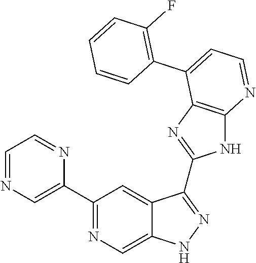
C1(C2=NC=C3C(=C2)C(C2=NC4=C(N2)N=CC=C4C2=C(F)C=CC=C2)=NN3)=CN=CC=N1
